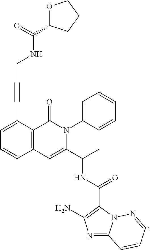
C12=C(C(C#CCNC(C3OCCC3)=O)=CC=C1)C(=O)N(C1=CC=CC=C1)C(C(C)NC(C1=C(N)N=C3N1N=CC=C3)=O)=C2
